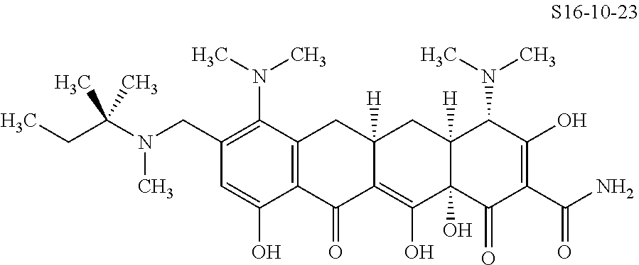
C1(CN(C)C(CC)(C)C)=C(N(C)C)C2=C(C(O)=C1)C(=O)C1=C(O)C3(O)C([H])(CC1([H])C2)C(N(C)C)C(O)=C(C(N)=O)C3=O
